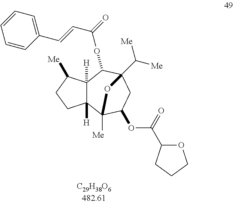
C12([H])C([H])(C([Me])CC1)C(OC(C=CC1=CC=CC=C1)=O)C1(C([Me])[Me])CC(OC(=O)C3OCCC3)C2([Me])O1
